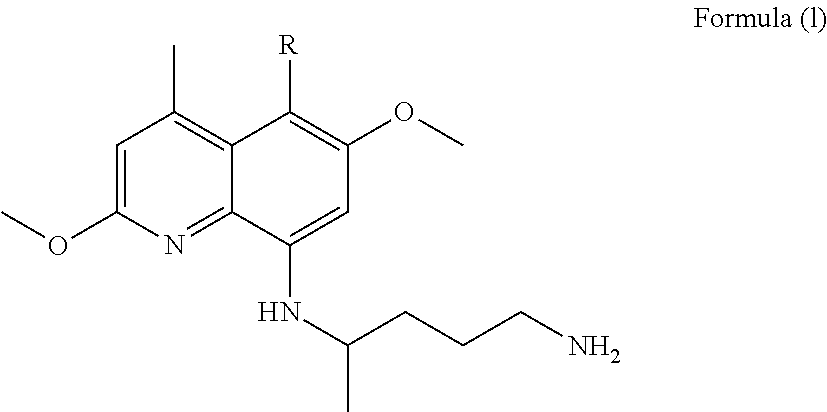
C1=C(OC)N=C2C(=C1C)C([R])=C(OC)C=C2NC(CCCN)C
